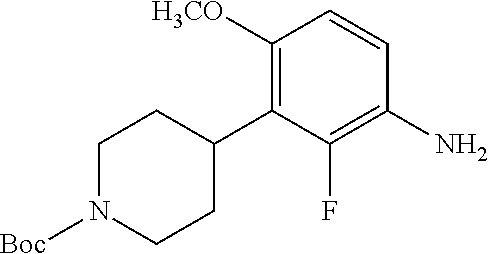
C1N([Boc])CCC(C2=C([H3CO])C=CC(N)=C2F)C1
